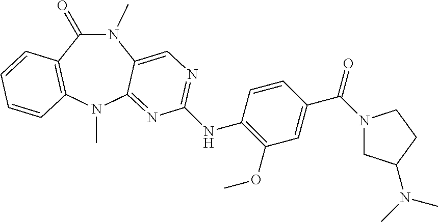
N1(C)C(=O)C2=C(N(C)C3=NC(NC4=C(OC)C=C(C(=O)N5CC(N(C)C)CC5)C=C4)=NC=C13)C=CC=C2
